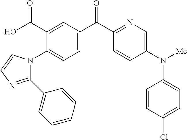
C1(C(O)=O)=CC(C(C2=NC=C(N([Me])C3=CC=C(Cl)C=C3)C=C2)=O)=CC=C1N1C(C2=CC=CC=C2)=NC=C1
